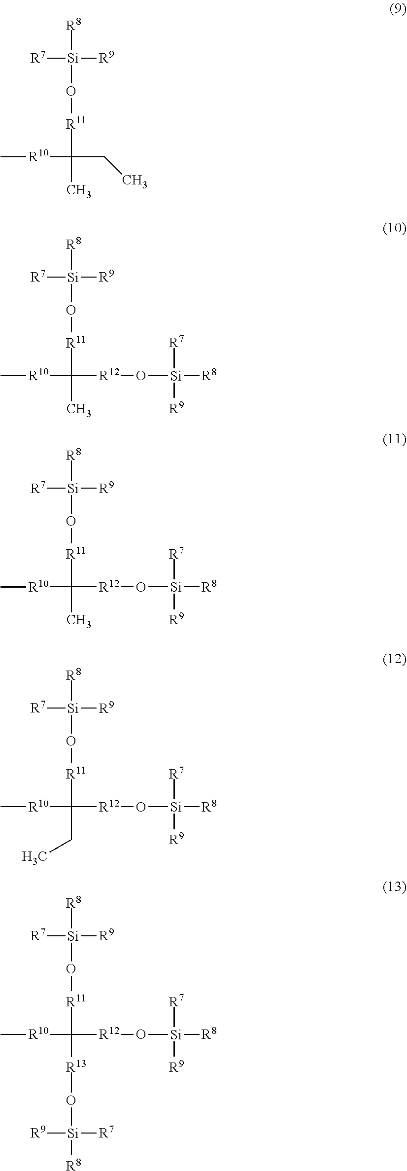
[R8][Si](O[R11]C([R10]C)(CC)C)([R7])[R9].[R8][Si](O[R11]C([R10]C)([R12]O[Si]([R8])([R7])[R9])C)([R7])[R9].[R8][Si](O[R11]C([R10]C)([R12]O[Si]([R8])([R7])[R9])C)([R7])[R9].[R8][Si](O[R11]C([R10]C)([R12]O[Si]([R8])([R7])[R9])CC)([R7])[R9].[R8][Si](O[R11]C([R10]C)([R12]O[Si]([R8])([R7])[R9])[R13]O[Si]([R9])([R7])[R8])([R7])[R9]
